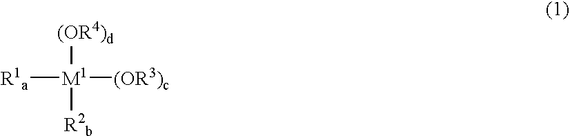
[R1a][M1]([(OR4)d])([R2b])[(OR3)c]
